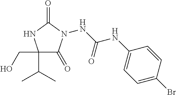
N(C(NC1=CC=C(Br)C=C1)=O)N1C(=O)C(C(C)C)(CO)NC1=O
